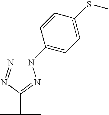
N1(C2=CC=C(SC)C=C2)N=NC(C(C)C)=N1
